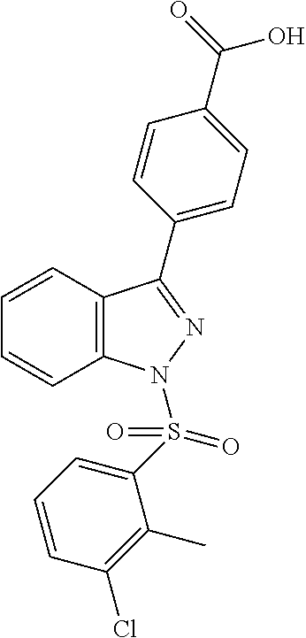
C1=CC2=C(C=C1)C(C1=CC=C(C(=O)O)C=C1)=NN2S(C1=CC=CC(Cl)=C1C)(=O)=O
